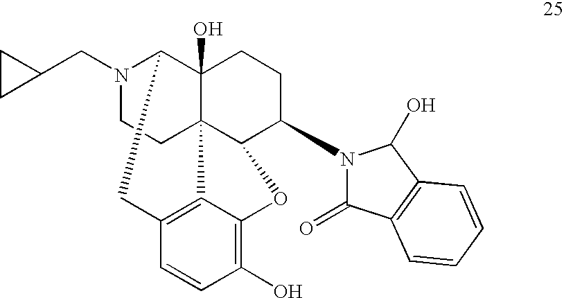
N1(CC2CC2)CCC23C4(O)C1CC1=C2C(=C(O)C=C1)OC3C(N1C(=O)C2=C(C1O)C=CC=C2)CC4
